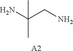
[A2].NC(CN)(C)C
